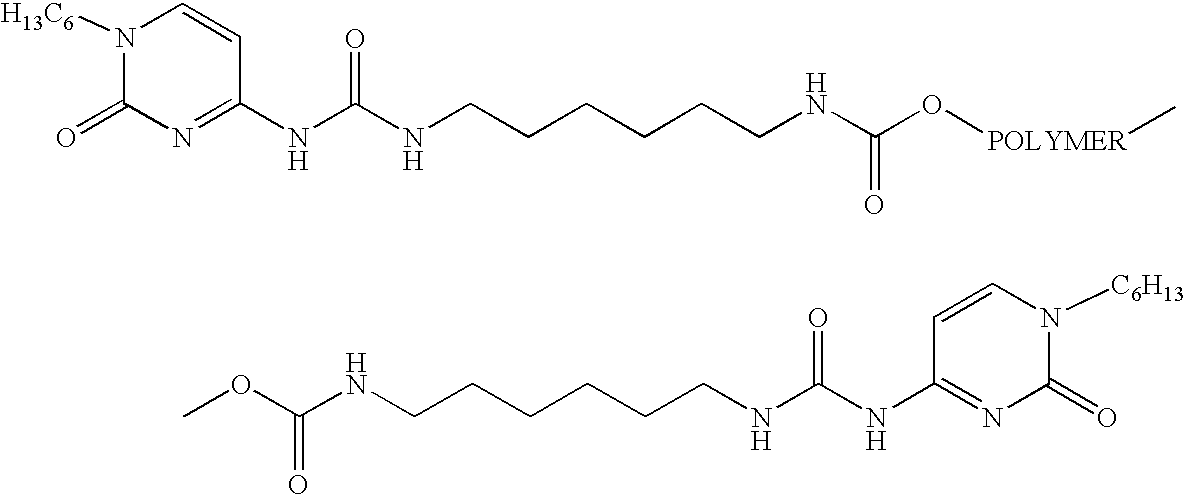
N1([H13C6])C(=O)N=C(NC(NCCCCCCNC(=O)O[POLYMER]C)=O)C=C1.O(C(=O)NCCCCCCNC(=O)NC1=NC(=O)N([C6H13])C=C1)C
